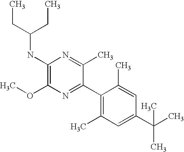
C1(NC(CC)CC)=C(OC)N=C(C2=C(C)C=C(C(C)(C)C)C=C2C)C(C)=N1
